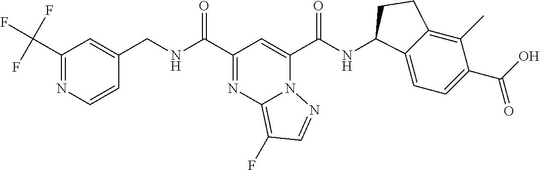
C1(C(F)(F)F)=NC=CC(CNC(C2=NC3=C(F)C=NN3C(C(NC3C4=CC=C(C(O)=O)C(C)=C4CC3)=O)=C2)=O)=C1
